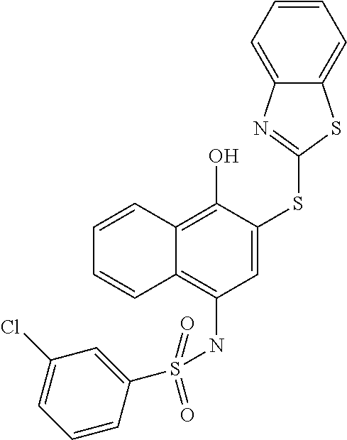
C1=C(SC2=NC3=CC=CC=C3S2)C(O)=C2C(=C1NS(=O)(=O)C1=CC(Cl)=CC=C1)C=CC=C2
